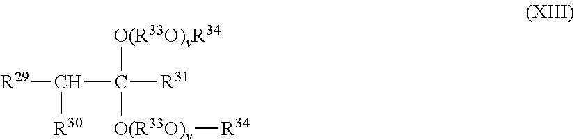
[R29]C([R30])C([R31])([O(R33O)v][R34])[O(R33O)vR34]
